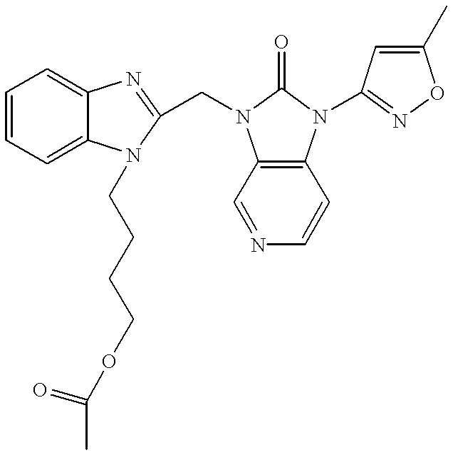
C1=CC=C2C(=C1)N=C(CN1C3=C(N(C4=NOC(C)=C4)C1=O)C=CN=C3)N2CCCCOC(C)=O
